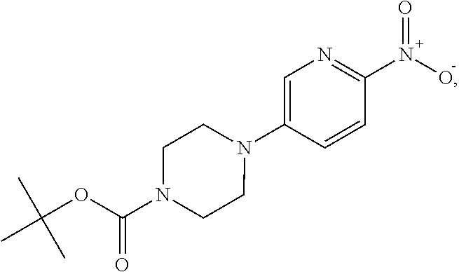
C1=C(N2CCN(C(OC(C)(C)C)=O)CC2)C=CC(N([O-])=O)=N1
